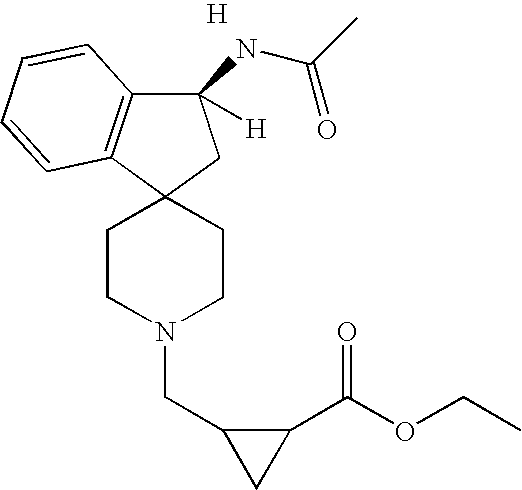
C1(NC(C)=O)([H])C2=C(C3(C1)CCN(CC1CC1C(OCC)=O)CC3)C=CC=C2.[H]
